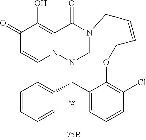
C1(=O)C=CN2C(=C1O)C(=O)N1CN2C(C2=CC=CC=C2)C2=CC=CC(Cl)=C2OCC=CC1.[*S]
